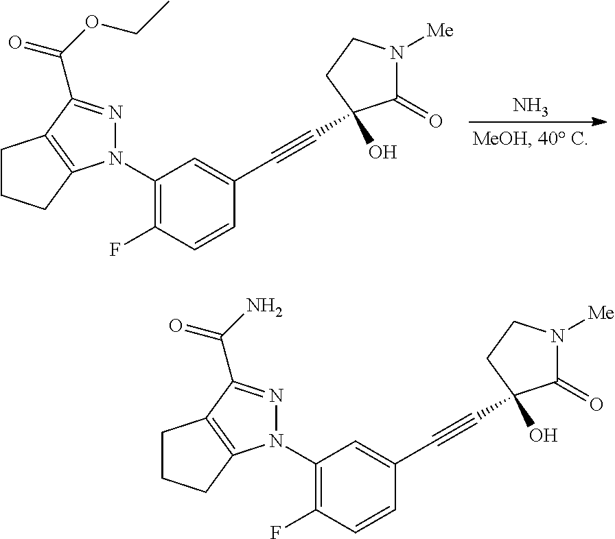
C1=CC(F)=C(N2N=C(C(OCC)=O)C3=C2CCC3)C=C1C#CC1(O)C(=O)N([Me])CC1.N.C1=CC(F)=C(N2N=C(C(N)=O)C3=C2CCC3)C=C1C#CC1(O)C(=O)N([Me])CC1
